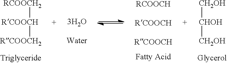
[RCOOCH2][RCOOCH][RCOOCH2].[RCOOCH].[RCOOCH].[RCOOCH].[CH2OH][CHOH][CH2OH]
